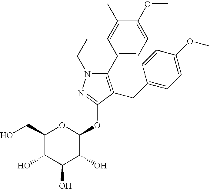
N1(C(C)C)C(C2=CC=C(OC)C(C)=C2)=C(CC2=CC=C(OC)C=C2)C(OC2OC(CO)C(O)C(O)C2O)=N1
